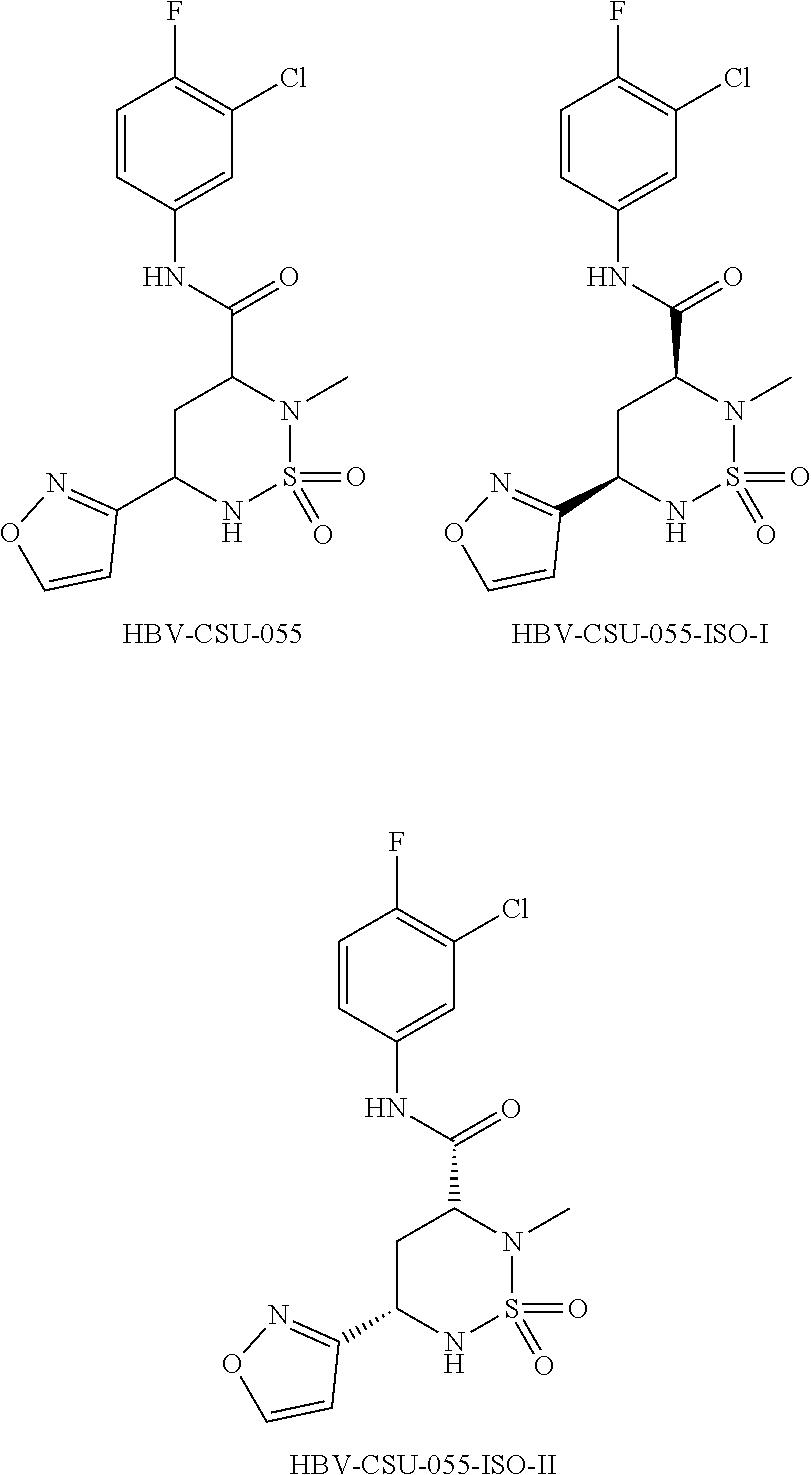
O=S1(=O)N(C)C(C(NC2=CC(Cl)=C(F)C=C2)=O)CC(C2=NOC=C2)N1.[HBV-CSU-055-ISO-II].O=S1(=O)N(C)C(C(NC2=CC(Cl)=C(F)C=C2)=O)CC(C2=NOC=C2)N1.[HBV-CSU-055].O=S1(=O)N(C)C(C(NC2=CC(Cl)=C(F)C=C2)=O)CC(C2=NOC=C2)N1.[HBV-CSU-055-ISO-I]
